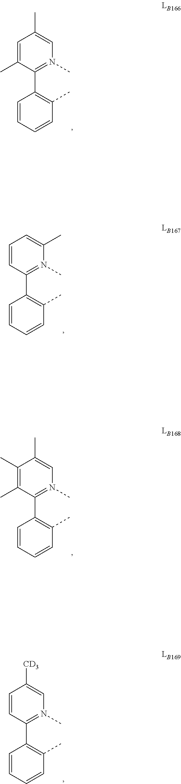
C1=CC=CC(C)=C1C1=N(C)C=C(C)C=C1C.C1=CC=CC(C)=C1C1=N(C)C(C)=CC=C1.C1=CC=CC(C)=C1C1=N(C)C=C(C)C(C)=C1C.C1=CC=CC(C)=C1C1=N(C)C=C([CD3])C=C1
